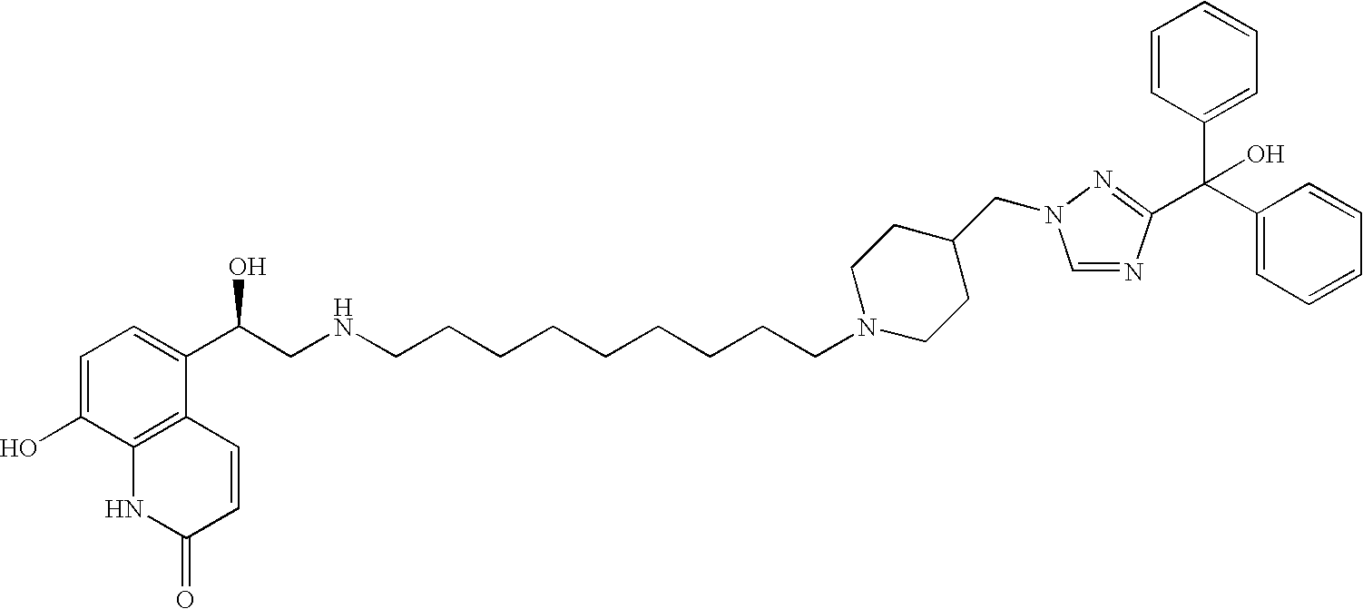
C1=C(O)C2=C(C(C(CNCCCCCCCCCN3CCC(CN4C=NC(C(C5=CC=CC=C5)(C5=CC=CC=C5)O)=N4)CC3)O)=C1)C=CC(=O)N2
